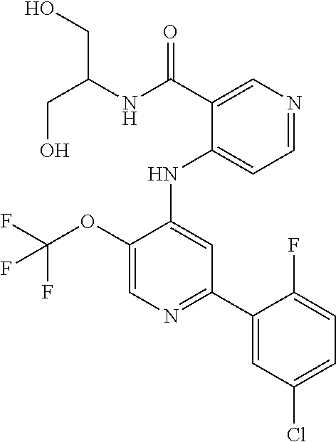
O(C1=CN=C(C2=CC(Cl)=CC=C2F)C=C1NC1=CC=NC=C1C(NC(CO)CO)=O)C(F)(F)F
